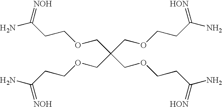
C(CCOCC(COCCC(=[HON])N)(COCCC(=[NOH])N)COCCC(=[HON])N)(=[NOH])N
